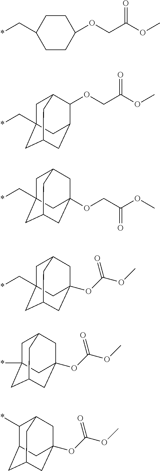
C1CC(OCC(OC)=O)CCC1C*.C1C2(C*)CC3CC(C2)C(OCC(OC)=O)C1C3.C(*)C12CC3CC(C1)CC(OCC(OC)=O)(C2)C3.C(*)C12CC3CC(C1)CC(OC(OC)=O)(C2)C3.*C12CC3CC(C1)CC(OC(OC)=O)(C2)C3.C1(*)C2CC3CC(OC(OC)=O)(C2)CC1C3
